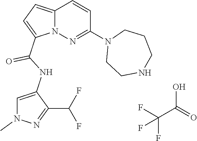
N12C(=CC=C1C(NC1=CN(C)N=C1C(F)F)=O)C=CC(N1CCNCCC1)=N2.FC(F)(C(O)=O)F
